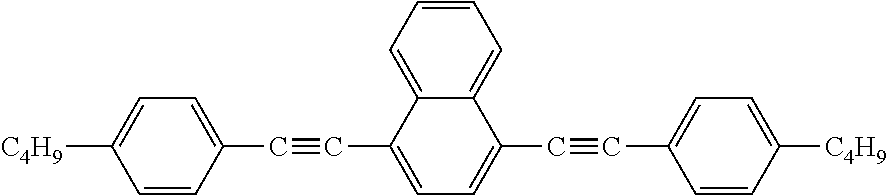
C1(C#CC2=CC=C(C#CC3=CC=C([C4H9])C=C3)C3=CC=CC=C23)=CC=C([C4H9])C=C1
